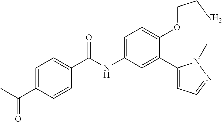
C1=C(C(=O)C)C=CC(C(=O)NC2=CC=C(OCCN)C(C3=CC=NN3C)=C2)=C1
